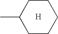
C1CCCCC1C.[H]
